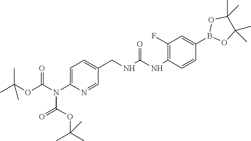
C1=C(N(C(OC(C)(C)C)=O)C(OC(C)(C)C)=O)N=CC(CNC(NC2=C(F)C=C(B3OC(C)(C)C(C)(C)O3)C=C2)=O)=C1
